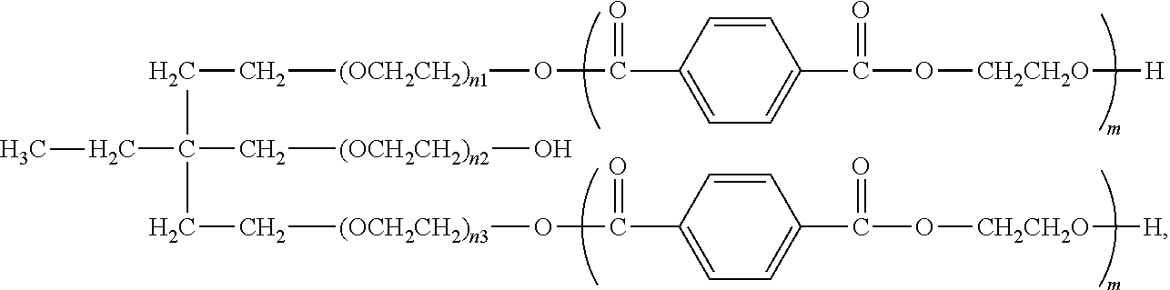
C(C[(OCH2CH2)n1]OC(C1=CC=C(C(O[CH2CH2O][H])=O)C=C1)=O)C(CC[(OCH2CH2)n3]OC(C1=CC=C(C(O[CH2CH2O][H])=O)C=C1)=O)(C[(OCH2CH2)n2]O)CC
